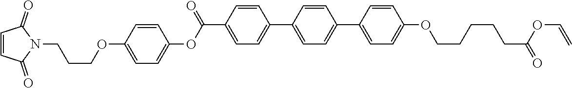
C1=C(C(OC2=CC=C(OCCCN3C(=O)C=CC3=O)C=C2)=O)C=CC(C2=CC=C(C3=CC=C(OCCCCCC(=O)OC=C)C=C3)C=C2)=C1
